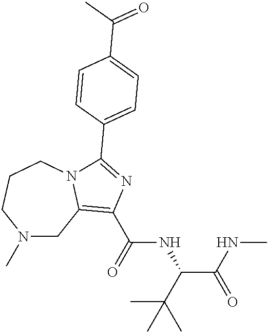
N1(C)CC2=C(C(=O)NC(C(NC)=O)C(C)(C)C)N=C(C3=CC=C(C(C)=O)C=C3)N2CCC1
